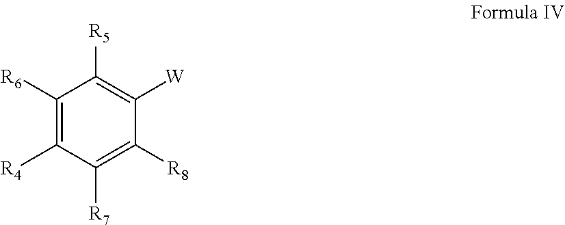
C1([R6])=C([R4])C([R7])=C([R8])C([W])=C1[R5]
